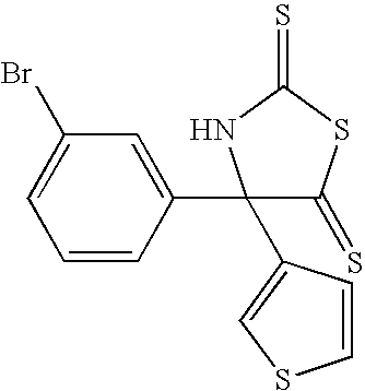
BrC1=CC=CC(C2(C3=CSC=C3)C(=S)SC(=S)N2)=C1
